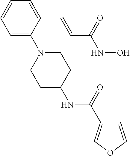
C1=C(C=CC(NO)=O)C(N2CCC(NC(=O)C3=COC=C3)CC2)=CC=C1
